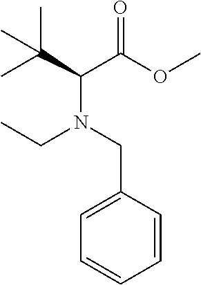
C(N(CC1=CC=CC=C1)CC)(C(OC)=O)C(C)(C)C
